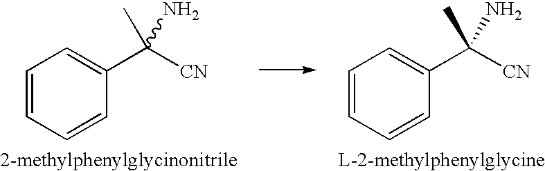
C1=CC(C([CN])(C)N)=CC=C1.C1=CC(C([CN])(C)N)=CC=C1
